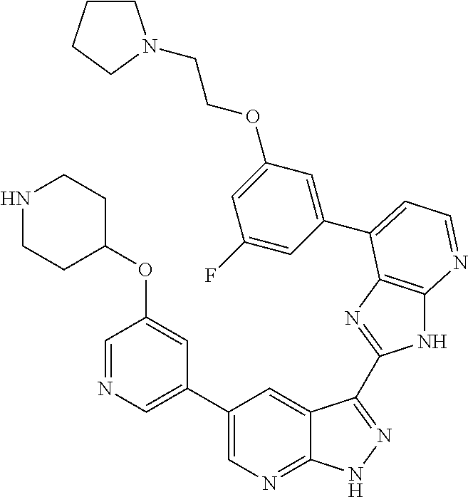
C1(C2=CN=CC(OC3CCNCC3)=C2)=CN=C2C(=C1)C(C1=NC3=C(N1)N=CC=C3C1=CC(OCCN3CCCC3)=CC(F)=C1)=NN2
